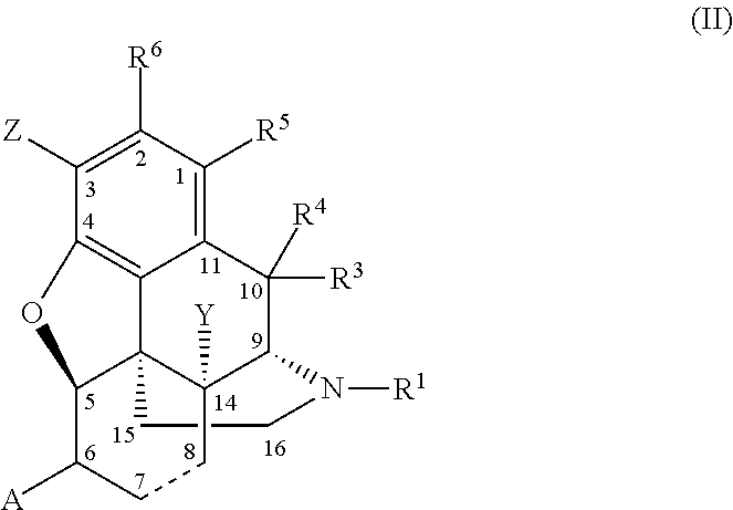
C1CN([R1])C2C3([Y])C14C1=C(C([Z])=C([R6])C([R5])=C1C2([R3])[R4])OC4C([A])CC3
